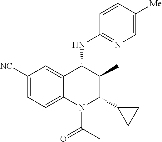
C1([NC])=CC=C2C(=C1)C(NC1=NC=C([Me])C=C1)C(C)C(C1CC1)N2C(C)=O
